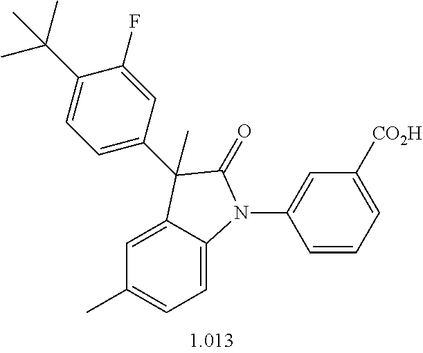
C1=C2C(=CC=C1C)N(C1=CC([CO2H])=CC=C1)C(=O)C2(C)C1=CC=C(C(C)(C)C)C(F)=C1
